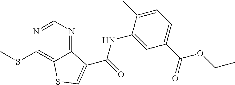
C1(SC)=C2C(=NC=N1)C(C(NC1=CC(C(OCC)=O)=CC=C1C)=O)=CS2
